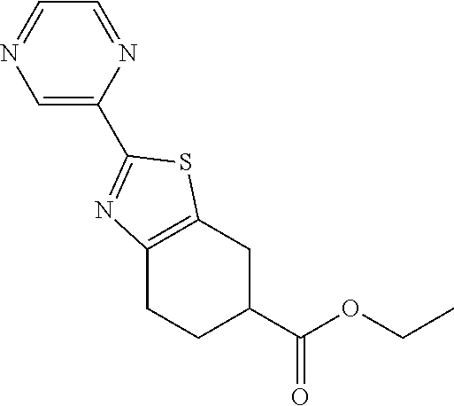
C1=C(C2=NC3=C(S2)CC(C(OCC)=O)CC3)N=CC=N1
